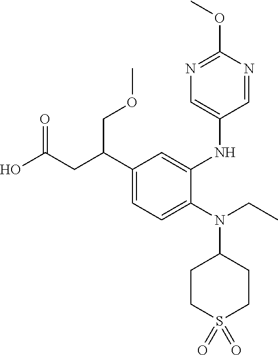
C1(N(C2CCS(=O)(=O)CC2)CC)=CC=C(C(CC(O)=O)COC)C=C1NC1=CN=C(OC)N=C1
